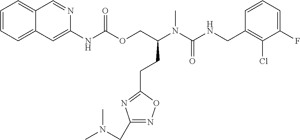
C1=CC(CNC(N(C)C(COC(NC2=CC3=CC=CC=C3C=N2)=O)CCC2=NC(CN(C)C)=NO2)=O)=C(Cl)C(F)=C1
